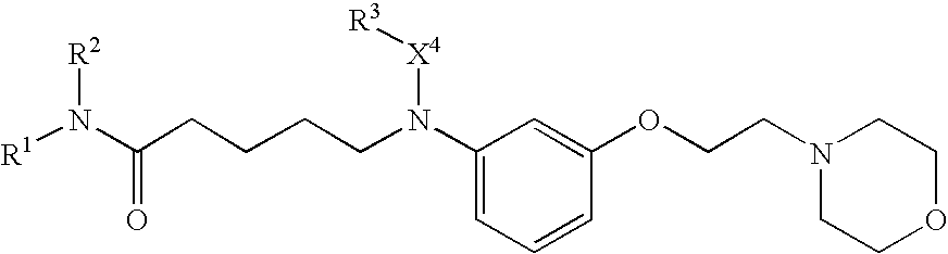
C(N(C1=CC=CC(OCCN2CCOCC2)=C1)[X4][R3])CCCC(N([R1])[R2])=O
